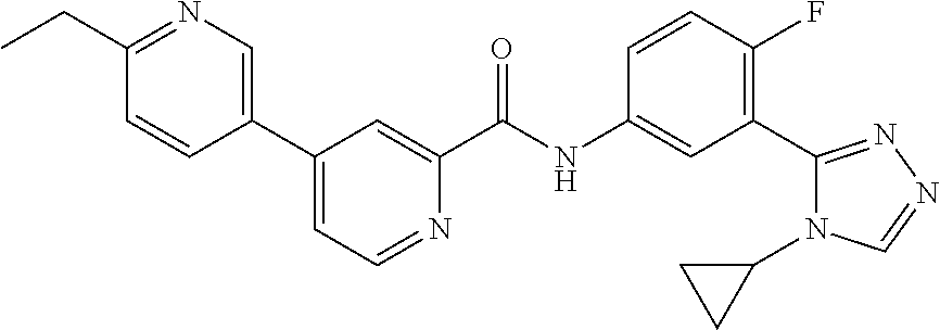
N1=C(CC)C=CC(C2=CC=NC(C(NC3=CC(C4=NN=CN4C4CC4)=C(F)C=C3)=O)=C2)=C1
